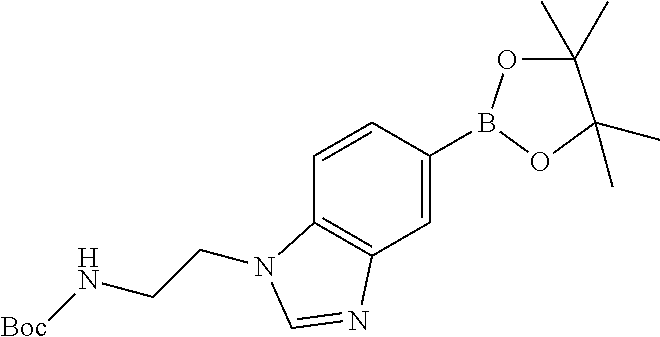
C12=C(C=C(B3OC(C)(C)C(C)(C)O3)C=C1)N=CN2CCN[Boc]
